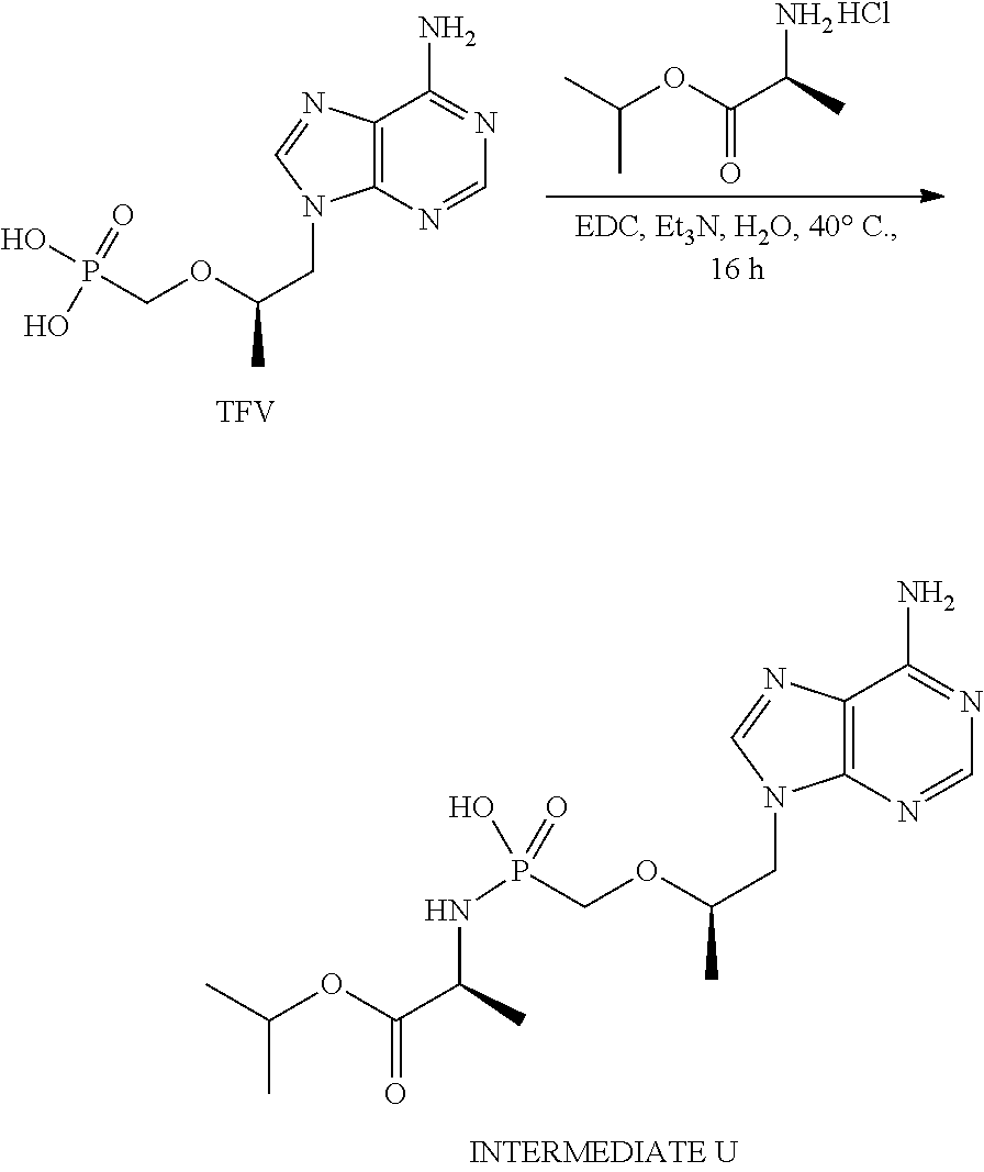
C12=C(N=CN=C1N)N(CC(C)OCP(O)(=O)NC(C(OC(C)C)=O)C)C=N2.CC(OC(C(C)N)=O)C.Cl.[TFV].C12=C(N=CN=C1N)N(CC(C)OCP(=O)(O)O)C=N2
